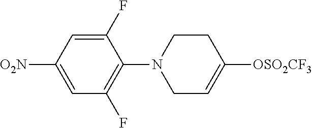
C1(N2CC=C([OSO2CF3])CC2)=C(F)C=C([O2N])C=C1F
